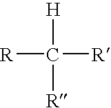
[R]C([R])([H])[R]
